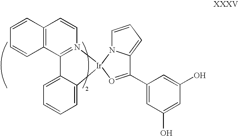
C12=C(C3=N(C=C1)[Ir]1(C4=CC=CC=C34)N3C(=CC=C3)C(C3=CC(O)=CC(O)=C3)=O1)C=CC=C2
